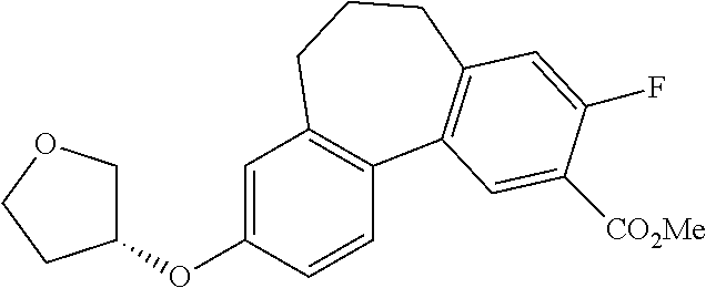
C1=C(OC2COCC2)C=CC2=C1CCCC1=C2C=C([CO2Me])C(F)=C1
